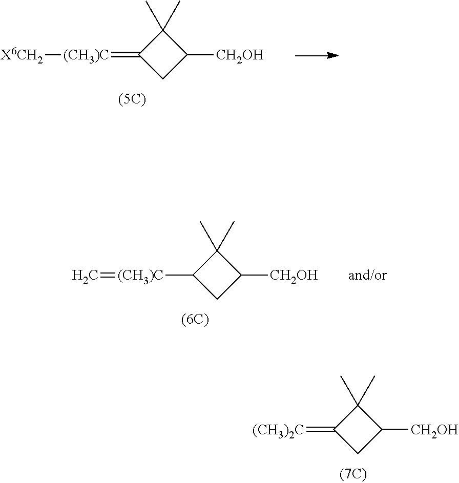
[(CH3)C](=C1CC([CH2OH])C1(C)C)[X6CH2].C1([(CH3)C]=C)CC([CH2OH])C1(C)C.C1(=[(CH3)2C])CC([CH2OH])C1(C)C
